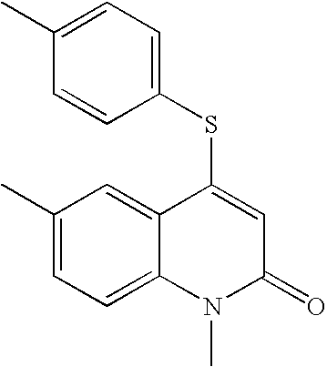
C1(C)=CC=C(SC2=CC(=O)N(C)C3=CC=C(C)C=C23)C=C1
